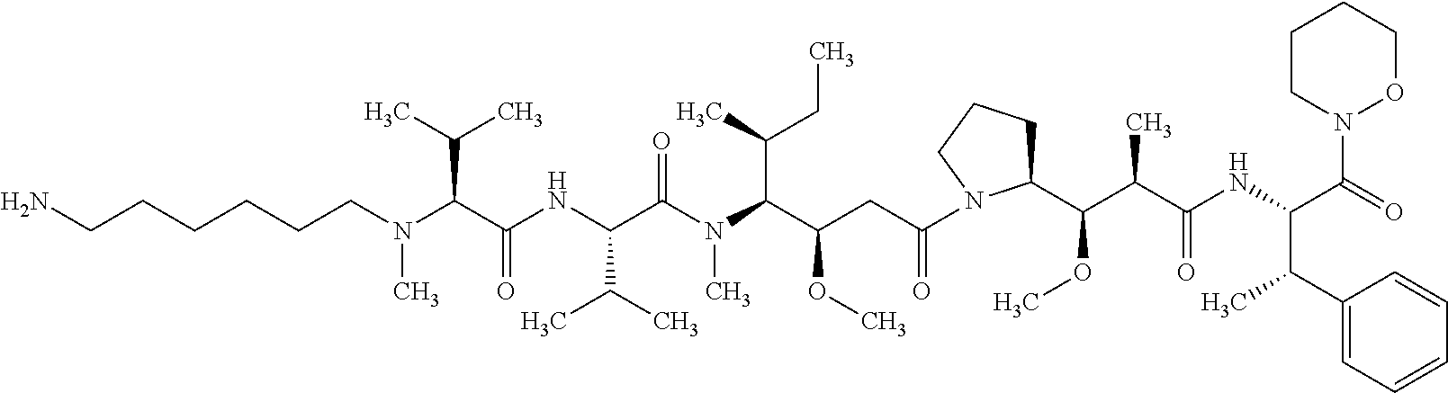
C(CN(C(C(NC(C(N(C)C(C(CC)C)C(OC)CC(=O)N1C(C(OC)C(C(=O)NC(C(=O)N2OCCCC2)C(C)C2=CC=CC=C2)C)CCC1)=O)C(C)C)=O)C(C)C)C)CCCCN
